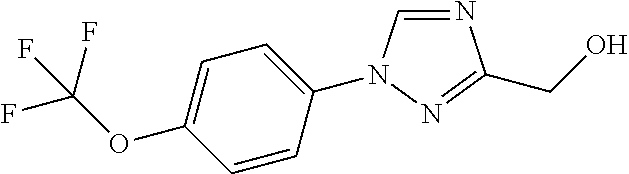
C1=C(OC(F)(F)F)C=CC(N2C=NC(CO)=N2)=C1
